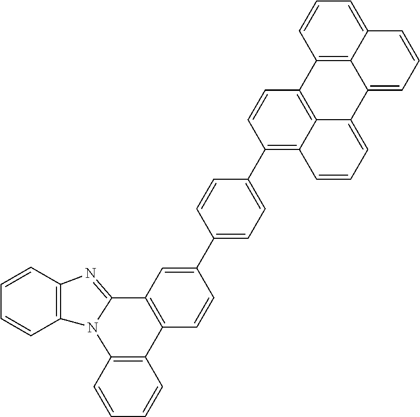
C1=CC2=C(C=C1)N1C(=NC3=C1C=CC=C3)C1=C2C=CC(C2=CC=C(C3=C4C5=C(C=C3)C3=C6C(=CC=CC6=CC=C3)C5=CC=C4)C=C2)=C1
